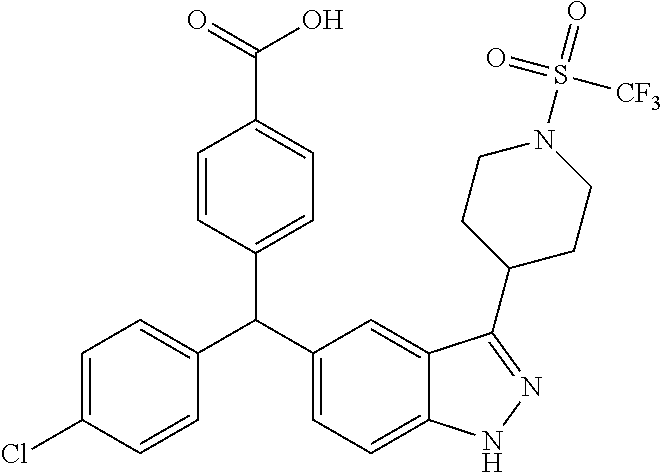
C1=C(C(C2=CC=C3C(=C2)C(C2CCN(S(=O)([CF3])=O)CC2)=NN3)C2=CC=C(C(=O)O)C=C2)C=CC(Cl)=C1
